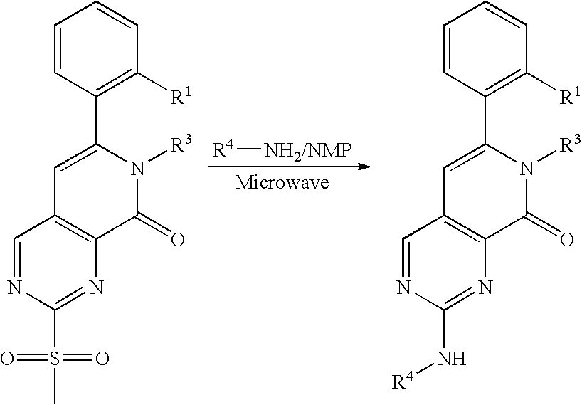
[NH2/NMP][R4].C1=CC(C2=CC3=C(C(=O)N2[R3])N=C(N[R4])N=C3)=C([R1])C=C1.C1=CC(C2=CC3=C(C(=O)N2[R3])N=C(S(C)(=O)=O)N=C3)=C([R1])C=C1
